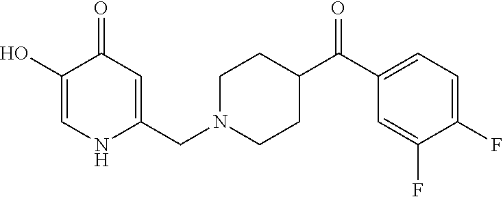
C1(O)=CNC(CN2CCC(C(C3=CC=C(F)C(F)=C3)=O)CC2)=CC1=O
